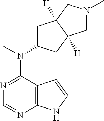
N1=C(N(C)C2CC3([H])C([H])(C2)CN(C)C3)C2=C(N=C1)NC=C2
